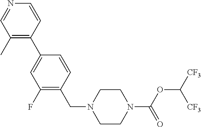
C1(F)=C(CN2CCN(C(OC([CF3])[CF3])=O)CC2)C=CC(C2=C(C)C=NC=C2)=C1
